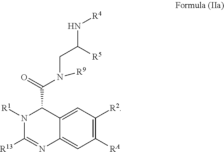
C1([RA])=C([R2])C=C2C(=C1)N=C([R13])N([R1])C2C(=O)N([R9])CC([R5])N[R4]
